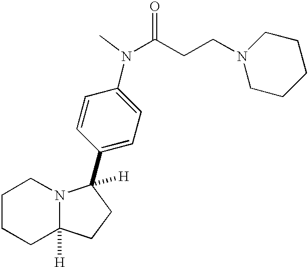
C1CCC2([H])N(C1)C([H])(C1=CC=C(N(C(CCN3CCCCC3)=O)C)C=C1)CC2
